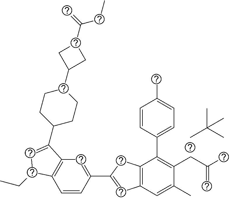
CC(C)(C)C.C1=CC(C2=CC3=C(C2)C(C2=CC=C(C)C=C2)=C(CC(C)=C)C(C)=C3)=CC2=C1C(CC)C=C2C1CCC(C2CC(C(=C)CC)C2)CC1
